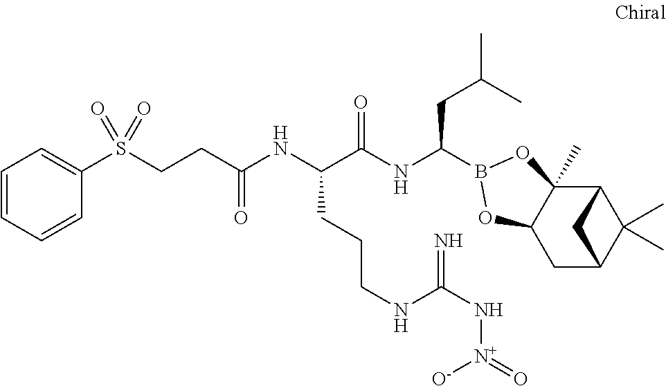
C12C3(C)C(CC(C1(C)C)C2)OB(C(NC(C(NC(=O)CCS(C1=CC=CC=C1)(=O)=O)CCCNC(N[N+]([O-])=O)=N)=O)CC(C)C)O3
